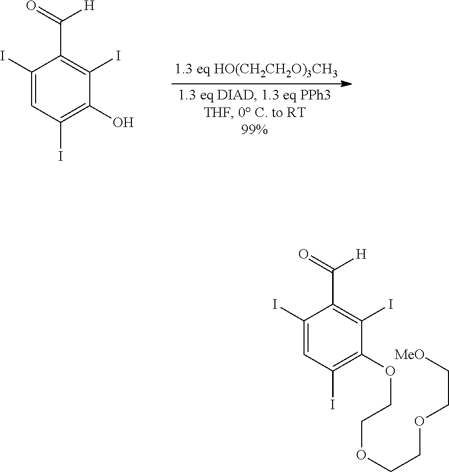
C1(I)=CC(I)=C(O)C(I)=C1C(=O)[H].C1(I)=CC(I)=C(OCCOCCOCC[MeO])C(I)=C1C(=O)[H]
